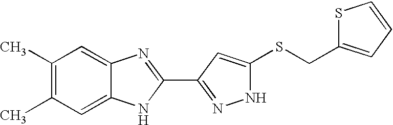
C1(C)=C(C)C=C2C(=C1)N=C(C1=NNC(SCC3=CC=CS3)=C1)N2
